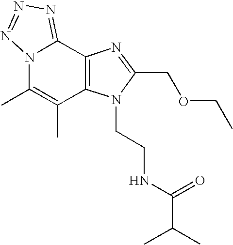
N12C(C)=C(C)C3=C(C1=NN=N2)N=C(COCC)N3CCNC(C(C)C)=O
